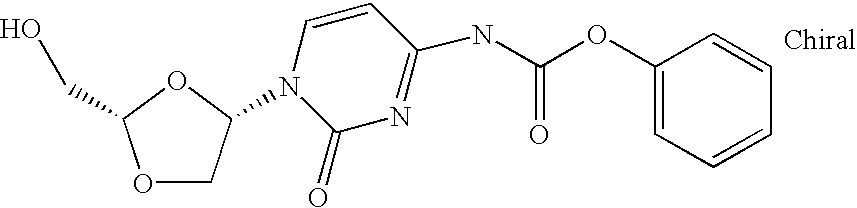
O1CC(N2C(=O)N=C(NC(OC3=CC=CC=C3)=O)C=C2)OC1CO
